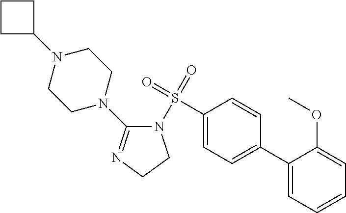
C1(S(=O)(=O)N2C(N3CCN(C4CCC4)CC3)=NCC2)=CC=C(C2=CC=CC=C2OC)C=C1
